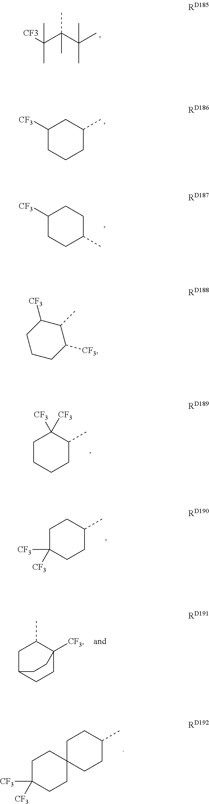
[CF3]C(C(C(C)(C)C)(C)C)(C)C.C1([CF3])CCCC(C)C1.C1([CF3])CCC(C)CC1.C1CCC([CF3])C(C)C1[CF3].C1CCCC(C)C1([CF3])[CF3].C1C([CF3])([CF3])CCC(C)C1.C1C2(CCC(C)C1)CCC([CF3])([CF3])CC2.C1C2CCC([CF3])(C1C)CC2
